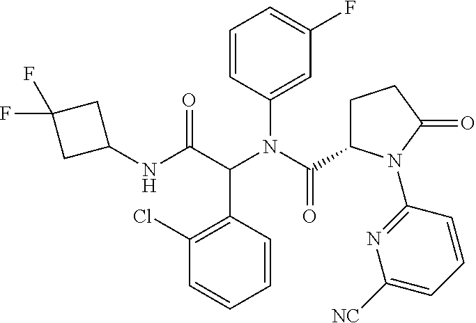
C1(NC(C(N(C(=O)C2CCC(=O)N2C2=NC([NC])=CC=C2)C2=CC(F)=CC=C2)C2=C(Cl)C=CC=C2)=O)CC(F)(F)C1
